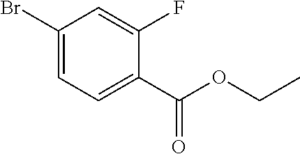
C1(Br)=CC=C(C(OCC)=O)C(F)=C1
